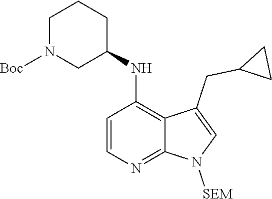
C1=CN=C2C(=C1NC1CCCN([Boc])C1)C(CC1CC1)=CN2[SEM]
